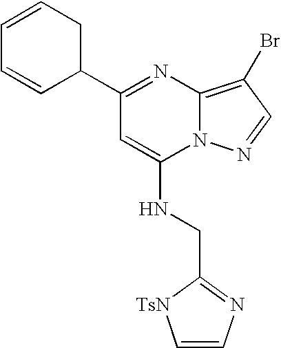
C1(C2=NC3=C(Br)C=NN3C(NCC3=NC=C[TsN]3)=C2)CC=CC=C1
